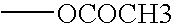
C[OCOCH3]
